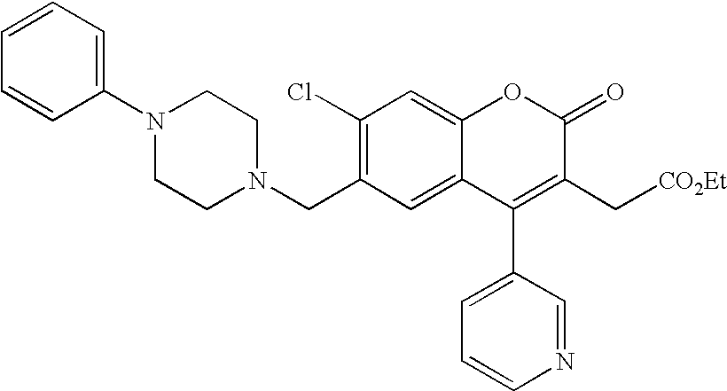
C1=C2C(=CC(Cl)=C1CN1CCN(C3=CC=CC=C3)CC1)OC(=O)C(C[CO2Et])=C2C1=CC=CN=C1
